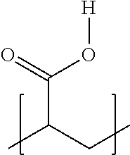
CC(CC)C(O[H])=O
